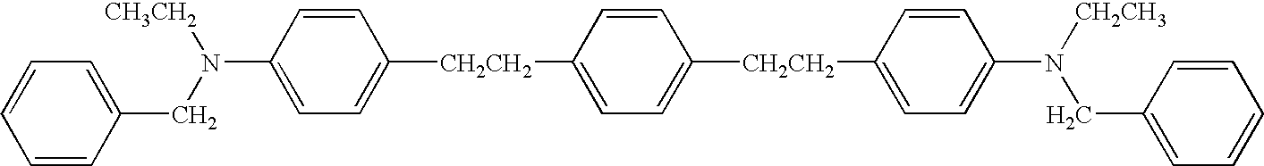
C1=CC(N([CH3CH2])CC2=CC=CC=C2)=CC=C1[CH2CH2]C1=CC=C([CH2CH2]C2=CC=C(N([CH2CH3])CC3=CC=CC=C3)C=C2)C=C1
